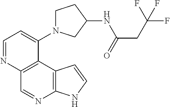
C1=NC2=C(C(N3CCC(NC(CC(F)(F)F)=O)C3)=C1)C1=C(N=C2)NC=C1
